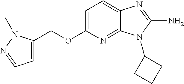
C1=C(OCC2=CC=NN2C)N=C2C(=C1)N=C(N)N2C1CCC1
